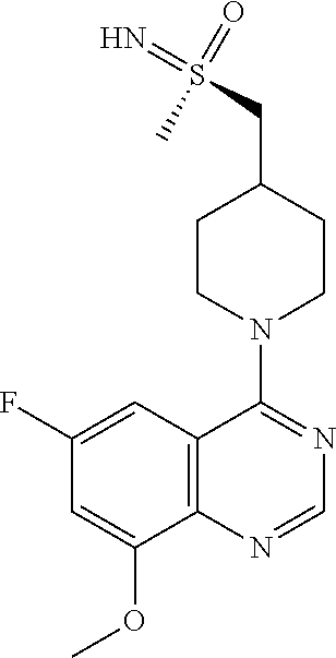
C12=C(N=CN=C1N1CCC(CS(=N)(=O)C)CC1)C(OC)=CC(F)=C2
